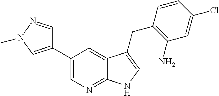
C1(C2=CN=C3C(=C2)C(CC2=C(N)C=C(Cl)C=C2)=CN3)=CN(C)N=C1
